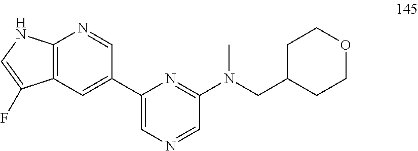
C12=C(C=C(C3=CN=CC(N(CC4CCOCC4)C)=N3)C=N1)C(F)=CN2
